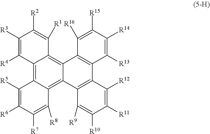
C1([R3])=C([R4])C2=C3C(=C4C(=C2C([R1])=C1[R2])C1=C(C2=C4C([R9])=C([R10])C([R11])=C2[R12])C([R13])=C([R14])C([R15])=C1[R16])C([R8])=C([R7])C([R6])=C3[R5]
